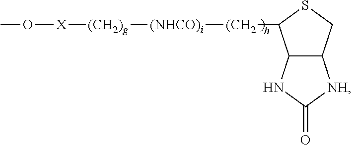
C12C(CSC1[(CH2][(NHCO)i][(CH2)g][X]OC)[NH]C(=O)N2
